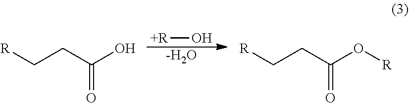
[+R]O.[-H2O].[R]CCC(O)=O.[R]CCC(O[R])=O
